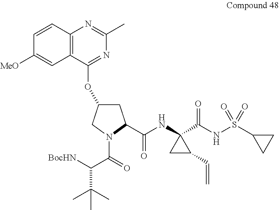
C12=C(C(OC3CC(C(=O)NC4(C(=O)NS(C5CC5)(=O)=O)CC4C=C)N(C(=O)C(C(C)(C)C)[BocHN])C3)=NC(C)=N1)C=C([MeO])C=C2
